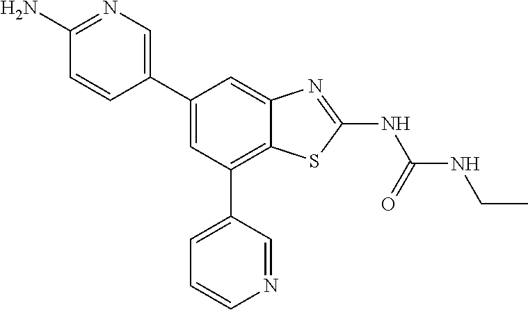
C1(C2=CN=C(N)C=C2)=CC(C2=CC=CN=C2)=C2C(=C1)N=C(NC(=O)NCC)S2
